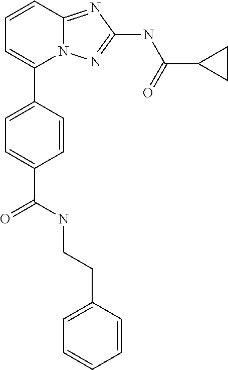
C1=CC2=NC(NC(C3CC3)=O)=NN2C(C2=CC=C(C(NCCC3=CC=CC=C3)=O)C=C2)=C1
